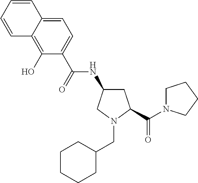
C(N1CC(NC(=O)C2=CC=C3C(=C2O)C=CC=C3)CC1C(=O)N1CCCC1)C1CCCCC1
